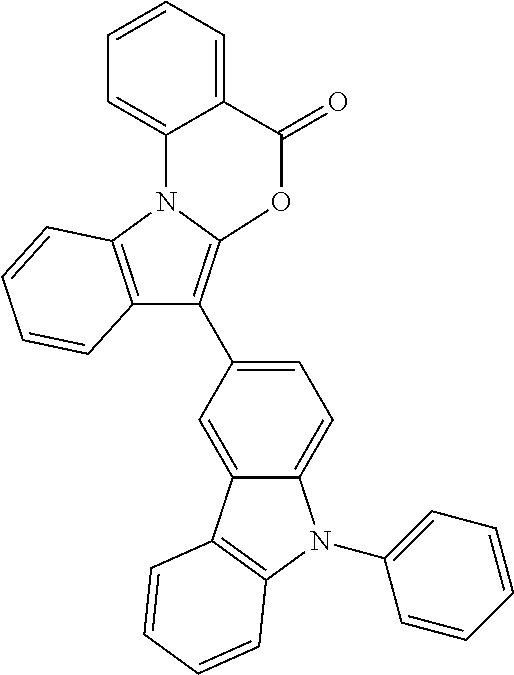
C12=C(N3C(=C1C1=CC=C4C(=C1)C1=C(N4C4=CC=CC=C4)C=CC=C1)OC(=O)C1=CC=CC=C31)C=CC=C2
